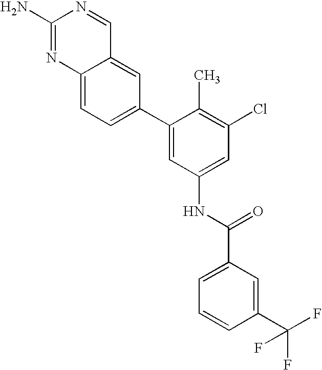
C1(N)=NC2=CC=C(C3=CC(NC(C4=CC=CC(C(F)(F)F)=C4)=O)=CC(Cl)=C3C)C=C2C=N1
